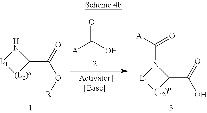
C1(C(=O)O[R])N[L1][(L2)n]1.[A]C(O)=O.C1(C(=O)O)N(C([A])=O)[L1][(L2)n]1
